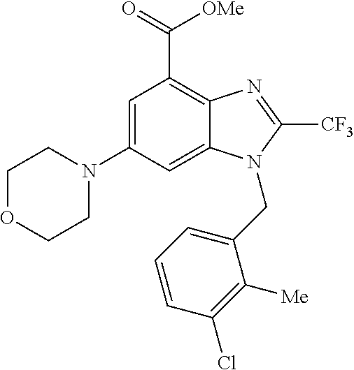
C1=C(N2CCOCC2)C=C2C(=C1C([OMe])=O)N=C([CF3])N2CC1=CC=CC(Cl)=C1[Me]
